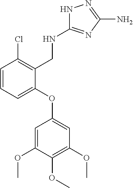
NC1=NNC(NCC2=C(Cl)C=CC=C2OC2=CC(OC)=C(OC)C(OC)=C2)=N1
